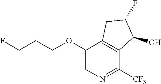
C1(OCCCF)=CN=C([CF3])C2=C1CC(F)C2O
